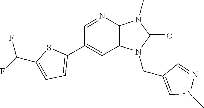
C1(C2=CC=C(C(F)F)S2)=CC2=C(N=C1)N(C)C(=O)N2CC1=CN(C)N=C1
